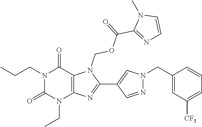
N1(CCC)C(=O)N(CC)C2=C(C1=O)N(COC(C1=NC=CN1C)=O)C(C1=CN(CC3=CC([CF3])=CC=C3)N=C1)=N2
